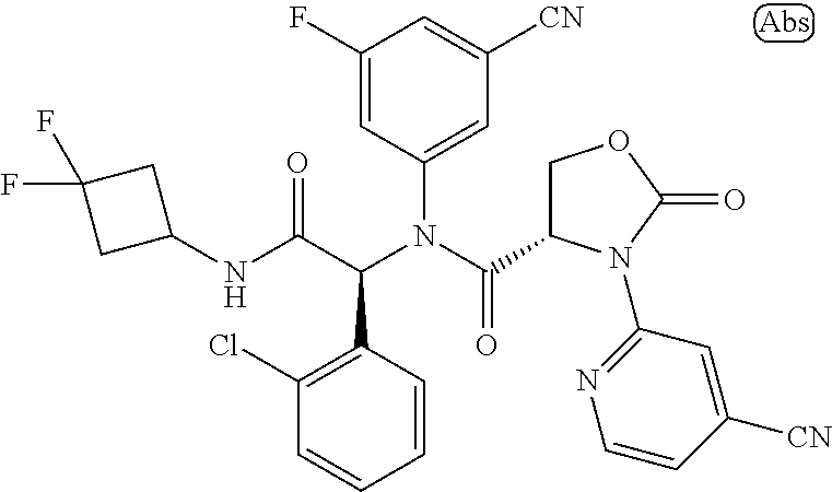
C1(F)=CC(N(C(C2COC(=O)N2C2=NC=CC([CN])=C2)=O)C(C(NC2CC(F)(F)C2)=O)C2=C(Cl)C=CC=C2)=CC([CN])=C1
